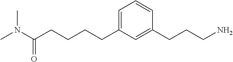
C(CCCC1=CC=CC(CCCN)=C1)C(N(C)C)=O
